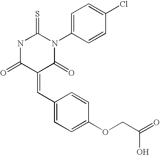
N1C(=O)C(=CC2=CC=C(OCC(=O)O)C=C2)C(=O)N(C2=CC=C(Cl)C=C2)C1=S
